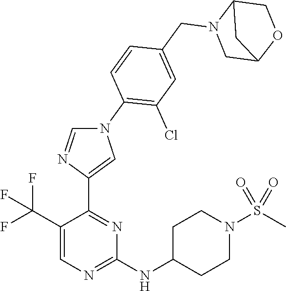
C1(C(F)(F)F)=CN=C(NC2CCN(S(C)(=O)=O)CC2)N=C1C1=CN(C2=C(Cl)C=C(CN3CC4OCC3C4)C=C2)C=N1
